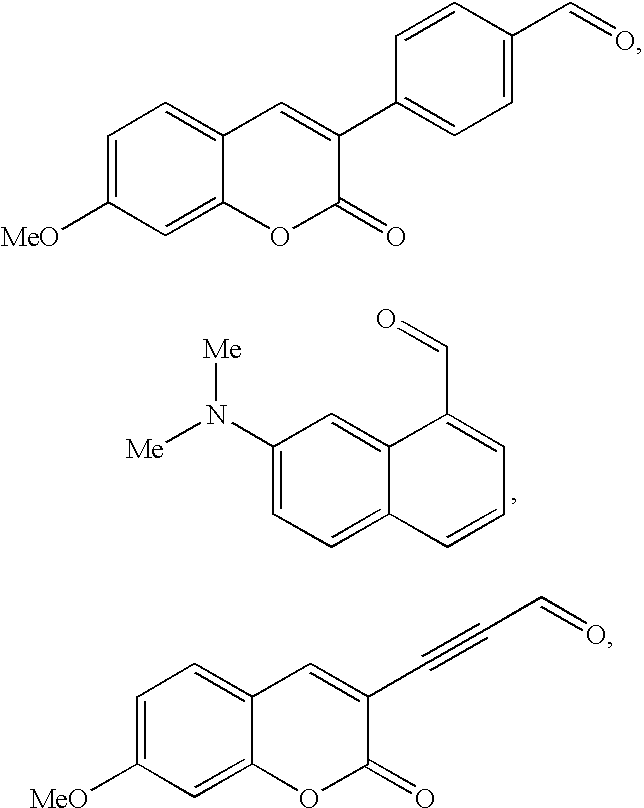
C1(N([Me])[Me])=CC=C2C(=C1)C(C=O)=CC=C2.C1=C([MeO])C=C2C(=C1)C=C(C1=CC=C(C=O)C=C1)C(=O)O2.C1=C([MeO])C=C2C(=C1)C=C(C#CC=O)C(=O)O2
